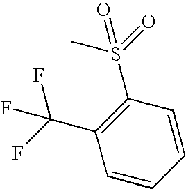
CS(=O)(=O)C1=C(C(F)(F)F)C=CC=C1
